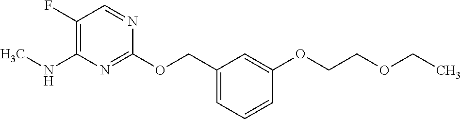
C1(OCC2=CC=CC(OCCOCC)=C2)=NC(NC)=C(F)C=N1
